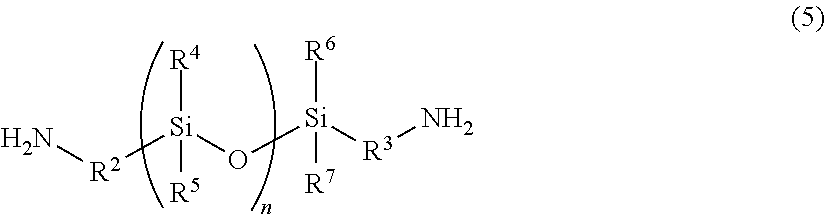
[R4][Si](O[Si]([R3]N)([R6])[R7])([R2]N)[R5]
